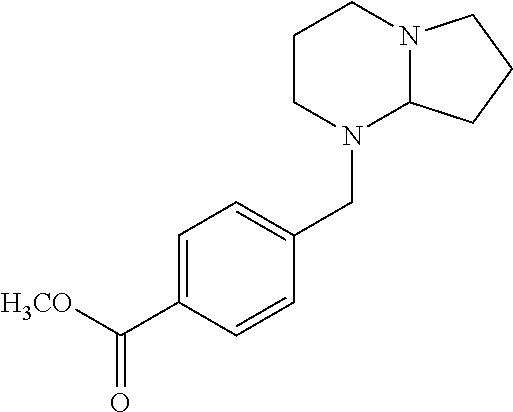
C1=C(C([H3CO])=O)C=CC(CN2C3N(CCC2)CCC3)=C1
